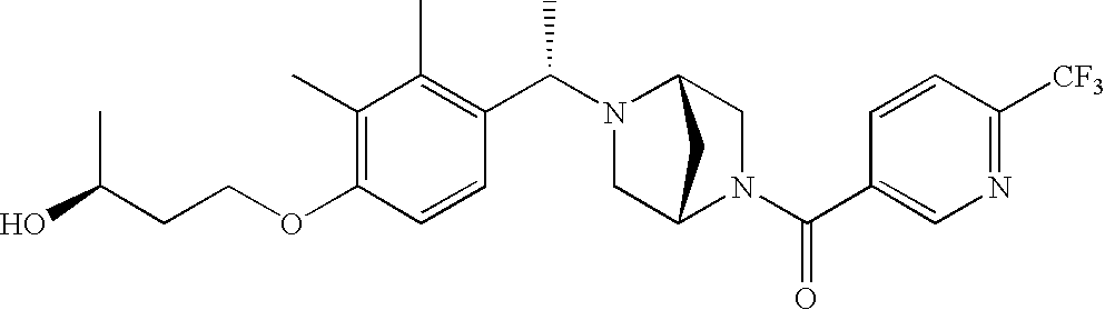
C(COC1=C(C)C(C)=C(C(N2C3CN(C(C4=CN=C([CF3])C=C4)=O)C(C2)C3)C)C=C1)C(O)C
